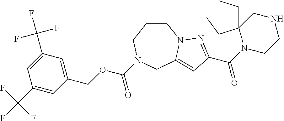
C1CCN(C(OCC2=CC(C(F)(F)F)=CC(C(F)(F)F)=C2)=O)CC2=CC(C(N3CCNCC3(CC)CC)=O)=NN12
